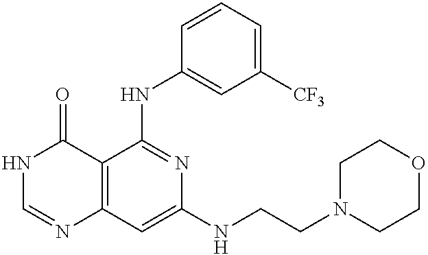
C12=C(C=C(NCCN3CCOCC3)N=C1NC1=CC([CF3])=CC=C1)N=CNC2=O
